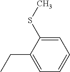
C1=C(SC)C(CC)=CC=C1
